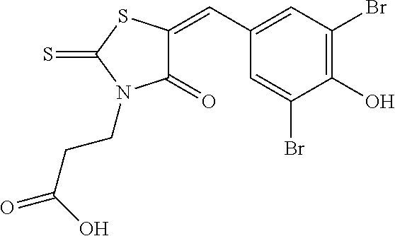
C1(=O)N(CCC(=O)O)C(=S)SC1=CC1=CC(Br)=C(O)C(Br)=C1
